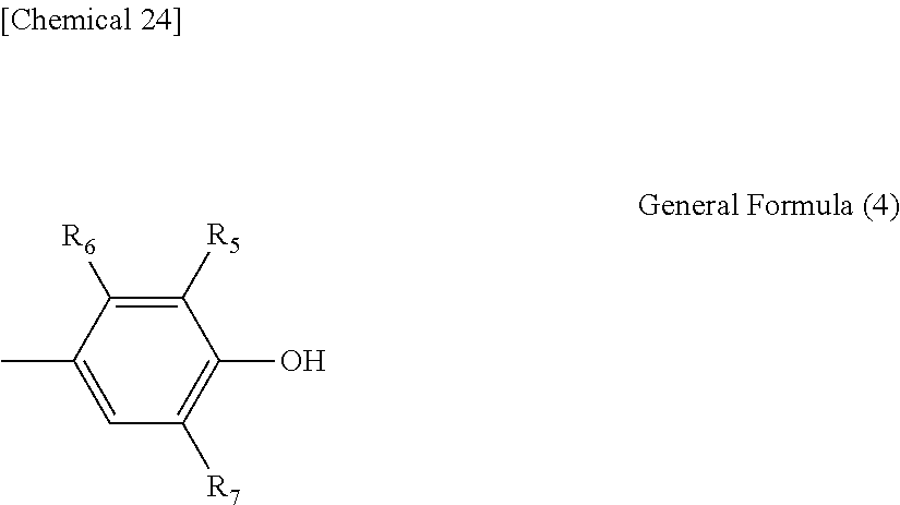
C1([R5])=C([R6])C(C)=CC([R7])=C1O
